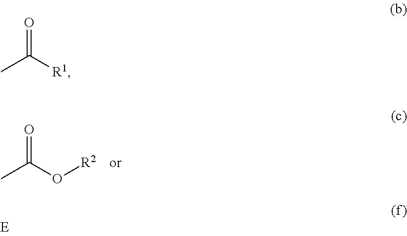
O=C(O[R2])C.O=C([R1])C
